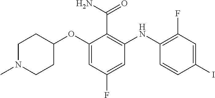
C1N(C)CCC(OC2=CC(F)=CC(NC3=C(F)C=C(I)C=C3)=C2C(=O)N)C1
